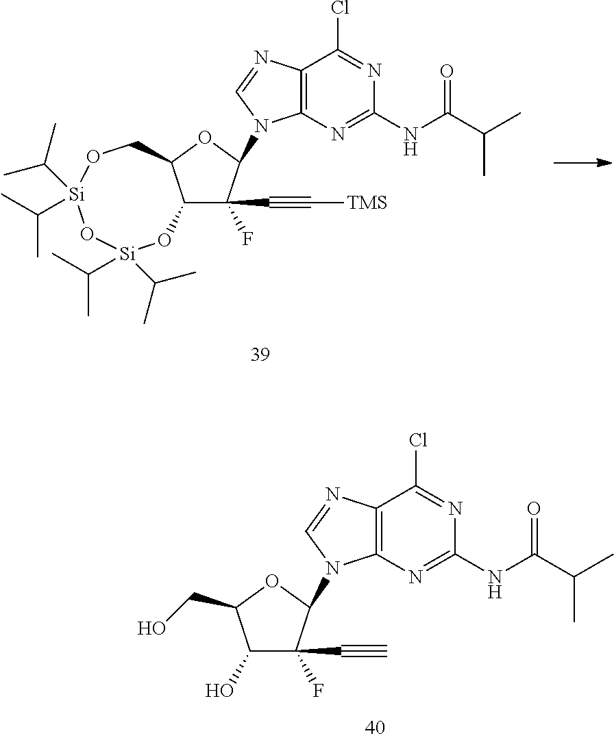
C12C(OC(N3C4=C(C(Cl)=NC(NC(C(C)C)=O)=N4)N=C3)C1(F)C#C[TMS])CO[Si](C(C)C)(C(C)C)O[Si](C(C)C)(C(C)C)O2.C1(O)C(CO)OC(N2C3=C(C(Cl)=NC(NC(C(C)C)=O)=N3)N=C2)C1(F)C#C
